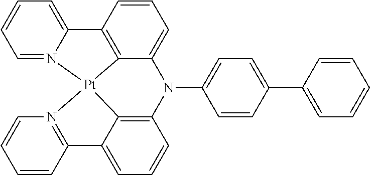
C1=N2C(=CC=C1)C1=C3C(=CC=C1)N(C1=CC=C(C4=CC=CC=C4)C=C1)C1=C4C(=CC=C1)C1=N(C=CC=C1)[Pt]234
